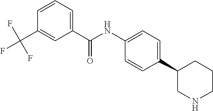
C1(C2=CC=C(NC(C3=CC=CC(C(F)(F)F)=C3)=O)C=C2)CNCCC1
